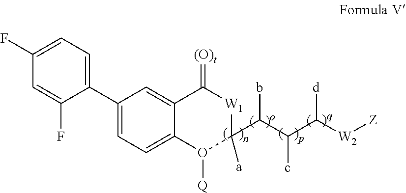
C1(F)=CC=C(C2=CC=C3C(=C2)C(=[(O)t])[W1]C([a])(C(C(C([W2][Z])[d])c)b)O3[Q])C(F)=C1
